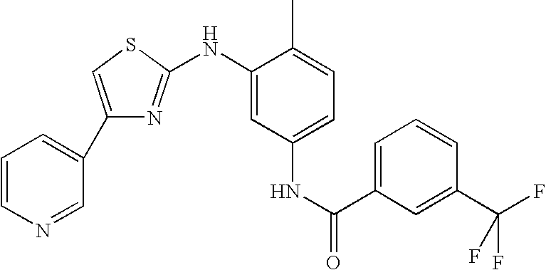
C1=CN=CC(C2=CSC(NC3=CC(NC(C4=CC=CC(C(F)(F)F)=C4)=O)=CC=C3C)=N2)=C1
